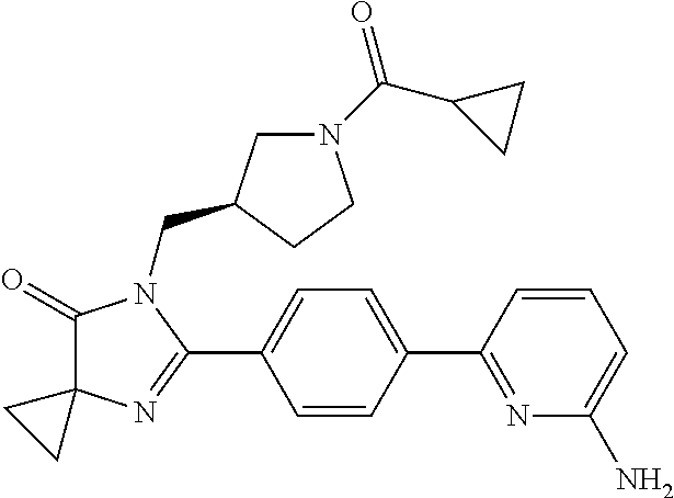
C1(=O)C2(N=C(C3=CC=C(C4=NC(N)=CC=C4)C=C3)N1CC1CN(C(C3CC3)=O)CC1)CC2
